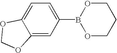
C1=C2C(=CC(B3OCCCO3)=C1)OCO2
